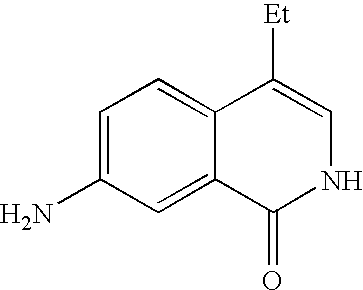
C1=C(N)C=C2C(=C1)C([Et])=CNC2=O
